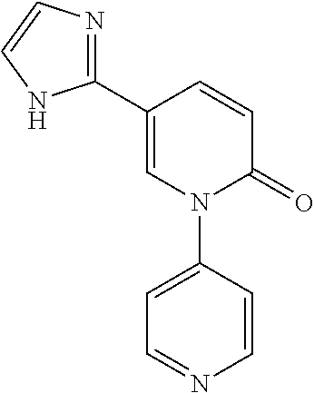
C1=C(C2=NC=CN2)C=CC(=O)N1C1=CC=NC=C1
